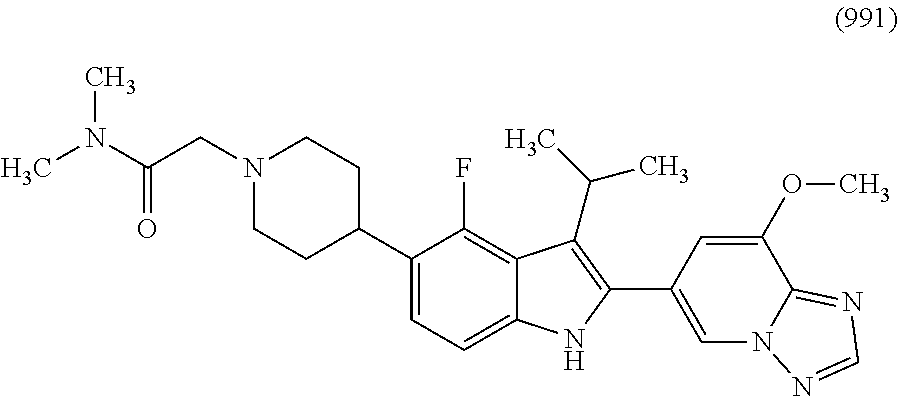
O=C(CN1CCC(C2=CC=C3C(=C2F)C(C(C)C)=C(C2=CN4C(=NC=N4)C(OC)=C2)N3)CC1)N(C)C
